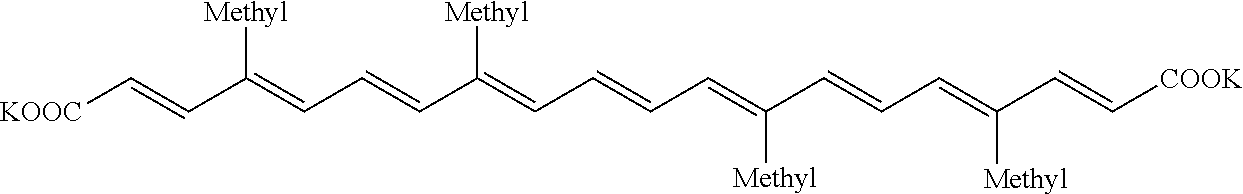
[KOOC]C=CC(=CC=CC(=CC=CC=C(C=CC=C(C=C[COOK])[Methyl])[Methyl])[Methyl])[Methyl]
